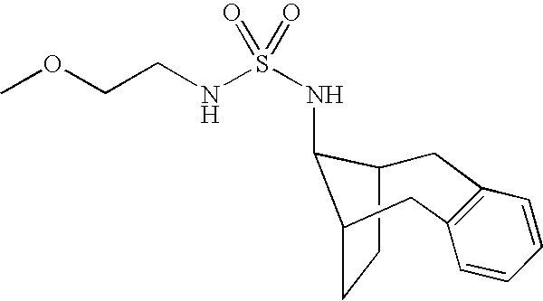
C1C2CCC(C2NS(NCCOC)(=O)=O)CC2=C1C=CC=C2
